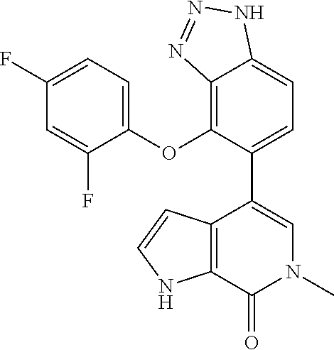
C12=C(OC3=CC=C(F)C=C3F)C(C3=CN(C)C(=O)C4=C3C=CN4)=CC=C1NN=N2
